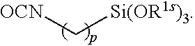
[OCN]C[Si(OR1s)3]
